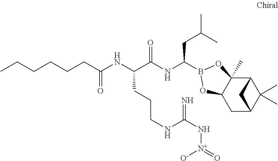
C12C3(C)C(CC(C1(C)C)C2)OB(C(NC(C(NC(=O)CCCCCC)CCCNC(N[N+]([O-])=O)=N)=O)CC(C)C)O3
